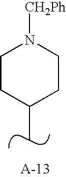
C1CC(C)CCN1[CH2Ph]
